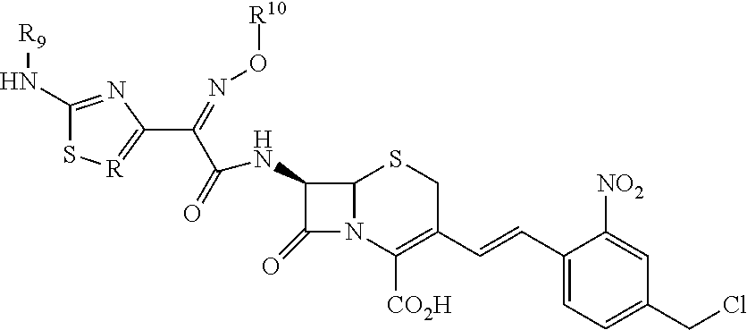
C1(N[R9])=NC(C(=NO[R10])C(NC2C(=O)N3C2SCC(C=CC2=CC=C(CCl)C=C2[NO2])=C3[CO2H])=O)=[R]S1
